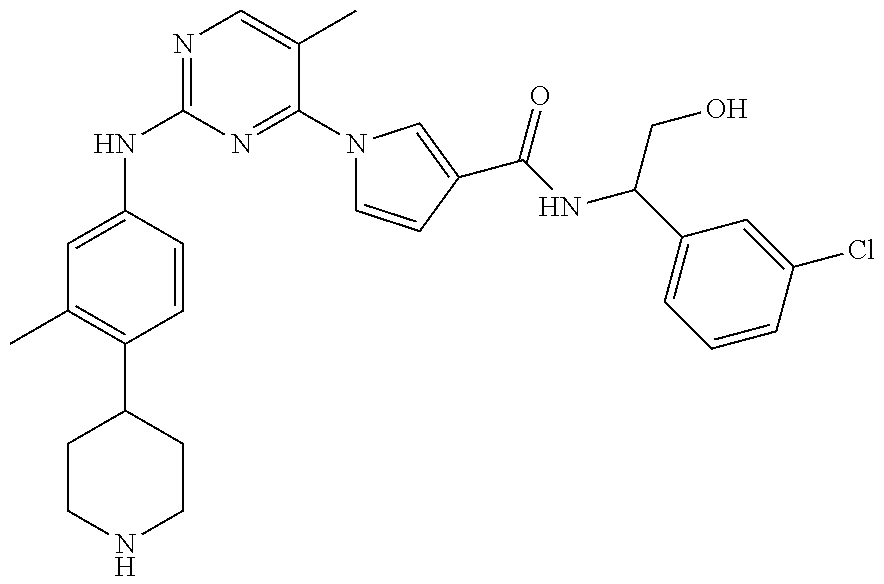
N(C1=NC=C(C)C(N2C=CC(C(NC(C3=CC=CC(Cl)=C3)CO)=O)=C2)=N1)C1=CC(C)=C(C2CCNCC2)C=C1
